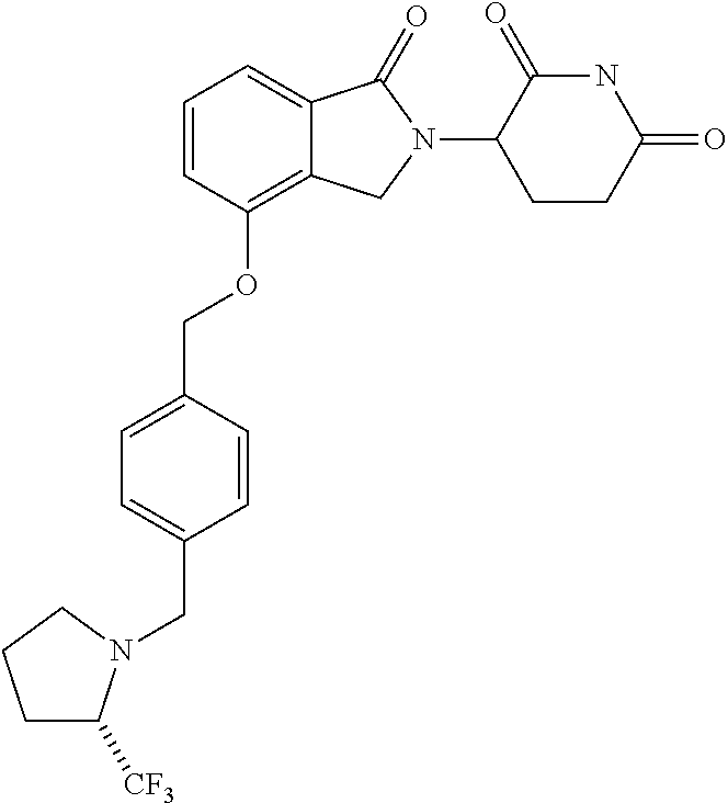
C1=CC(OCC2=CC=C(CN3C([CF3])CCC3)C=C2)=C2C(=C1)C(=O)N(C1CCC(=O)NC1=O)C2
